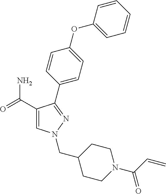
C1(C(=O)N)=CN(CC2CCN(C(C=C)=O)CC2)N=C1C1=CC=C(OC2=CC=CC=C2)C=C1
